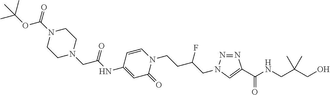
N1=NN(CC(CCN2C=CC(NC(CN3CCN(C(OC(C)(C)C)=O)CC3)=O)=CC2=O)F)C=C1C(NCC(CO)(C)C)=O
